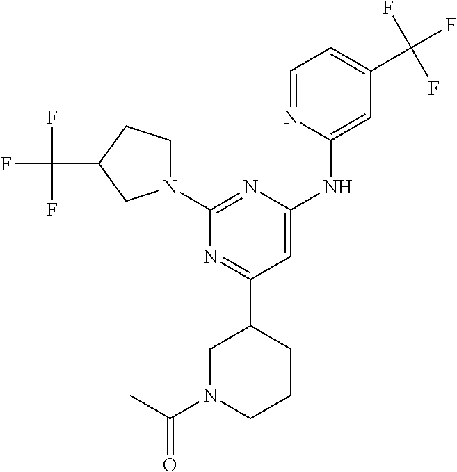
N1=C(C2CN(C(C)=O)CCC2)C=C(NC2=CC(C(F)(F)F)=CC=N2)N=C1N1CCC(C(F)(F)F)C1
